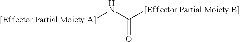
[[Effector Partial Moiety A]]NC([[Effector Partial Moiety B]])=O
